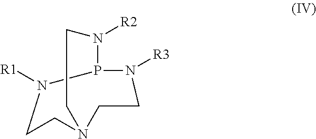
P12N([R3])CCN(CCN1[R2])CCN2[R1]
